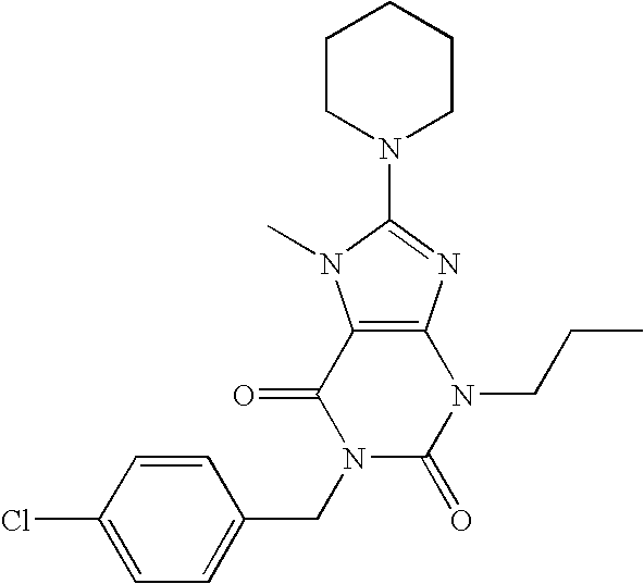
C12=C(N=C(N3CCCCC3)N1C)N(CCC)C(=O)N(CC1=CC=C(Cl)C=C1)C2=O
